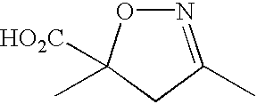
N1=C(C)CC([HO2C])(C)O1
